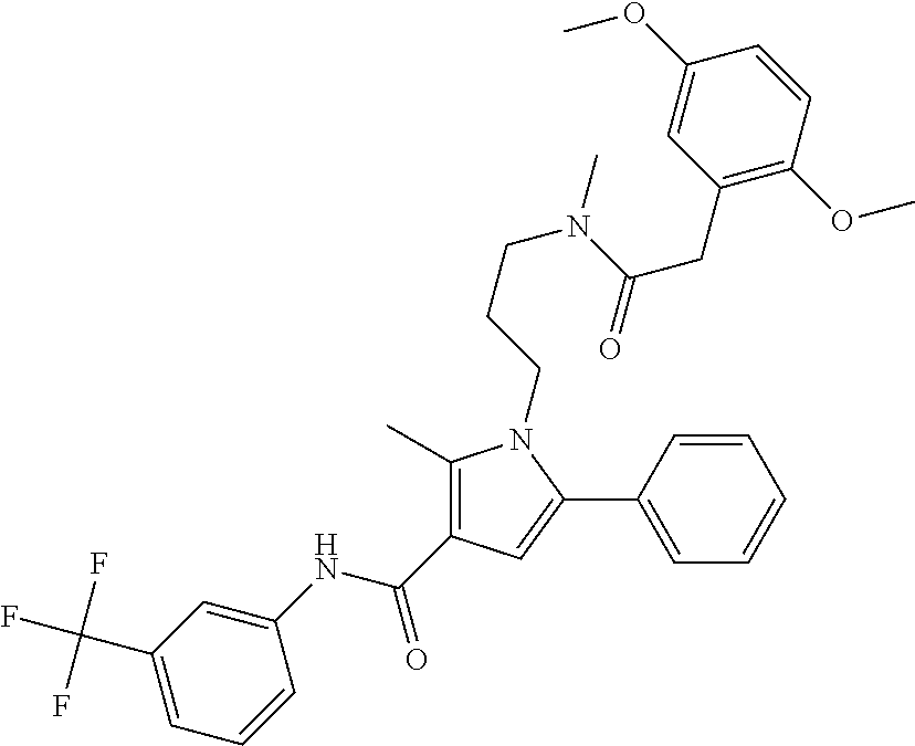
C1(NC(C2=C(C)N(CCCN(C(=O)CC3=C(OC)C=CC(OC)=C3)C)C(C3=CC=CC=C3)=C2)=O)=CC(C(F)(F)F)=CC=C1
